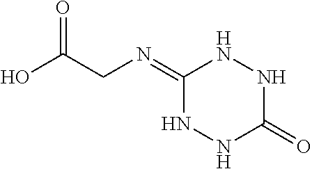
OC(CN=C1NNC(=O)NN1)=O
